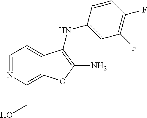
C1(CO)=C2C(=CC=N1)C(NC1=CC(F)=C(F)C=C1)=C(N)O2
